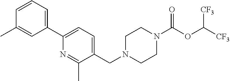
C1(C2=CC=CC(C)=C2)=CC=C(CN2CCN(C(OC([CF3])[CF3])=O)CC2)C(C)=N1
